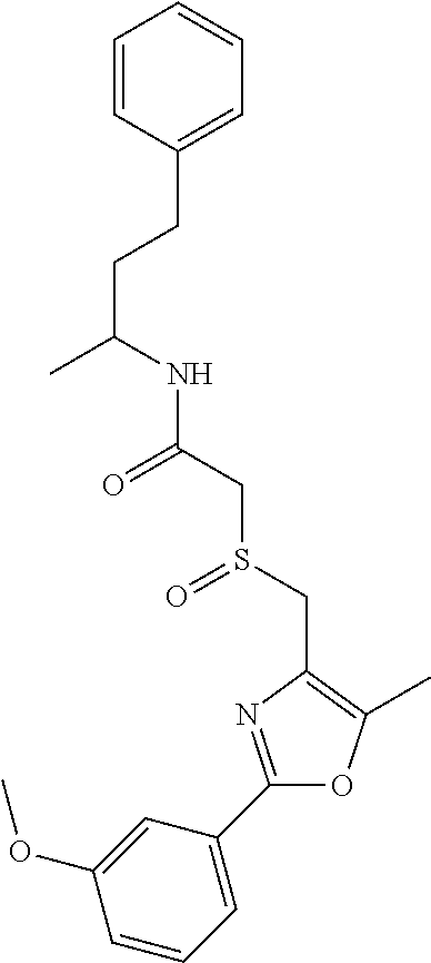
CC(CCC1=CC=CC=C1)NC(CS(CC1=C(C)OC(C2=CC=CC(OC)=C2)=N1)=O)=O
